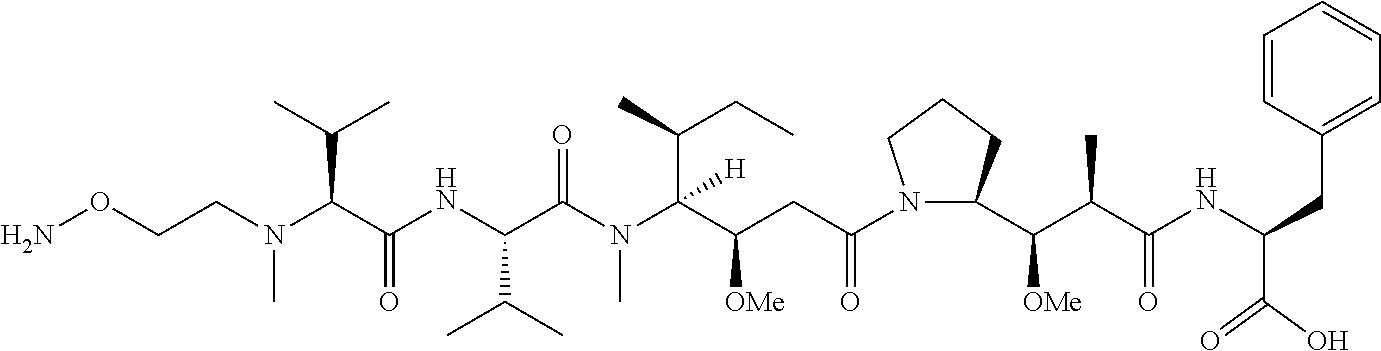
C(C(C(N(C(C(NC(C(N(CCON)C)C(C)C)=O)C(C)C)=O)C)(C(CC)C)[H])[OMe])C(N1C(C(C(C(NC(C(=O)O)CC2=CC=CC=C2)=O)C)[OMe])CCC1)=O
